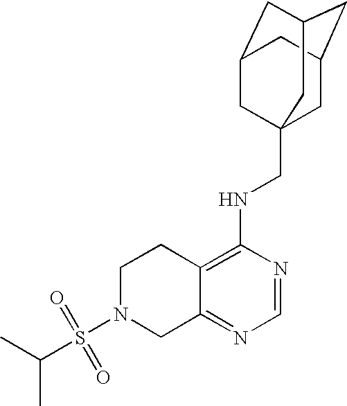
C12=C(NCC34CC5CC(CC(C3)C5)C4)N=CN=C1CN(S(=O)(=O)C(C)C)CC2
